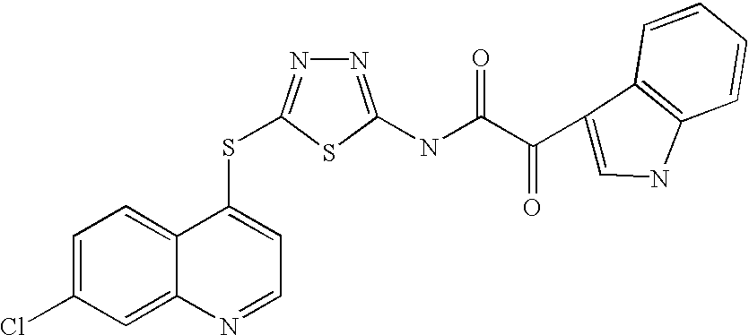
C1=C(Cl)C=C2C(=C1)C(SC1=NN=C(NC(=O)C(C3=CNC4=C3C=CC=C4)=O)S1)=CC=N2
